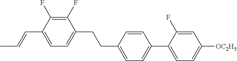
C1(F)=C(F)C(C=CC)=CC=C1CCC1=CC=C(C2=CC=C([OC2H5])C=C2F)C=C1
